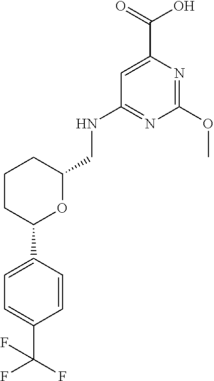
C1CC(C2=CC=C(C(F)(F)F)C=C2)OC(CNC2=NC(OC)=NC(C(=O)O)=C2)C1
